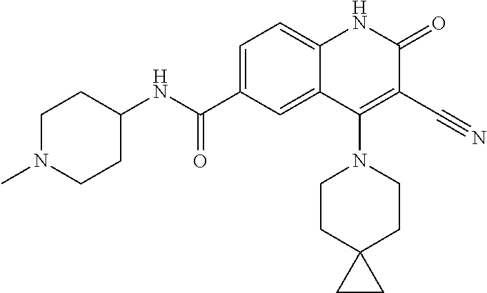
C1=C(C(NC2CCN(C)CC2)=O)C=C2C(=C1)NC(=O)C(C#N)=C2N1CCC2(CC1)CC2
